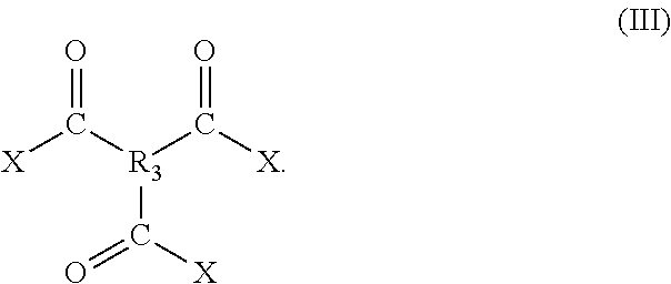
[X]C([R3](C([X])=O)C(=O)[X])=O
